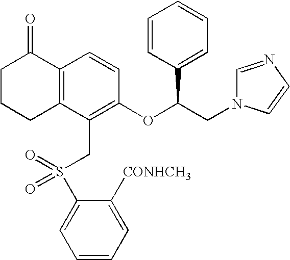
C12=C(C(CS(C3=CC=CC=C3[CONHCH3])(=O)=O)=C(OC(CN3C=NC=C3)C3=CC=CC=C3)C=C1)CCCC2=O
